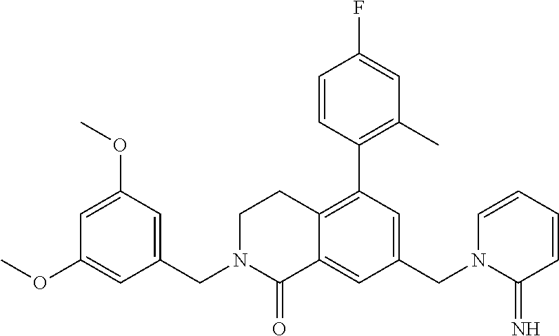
C1N(CC2=CC(OC)=CC(OC)=C2)C(=O)C2=CC(CN3C(=N)C=CC=C3)=CC(C3=C(C)C=C(F)C=C3)=C2C1
